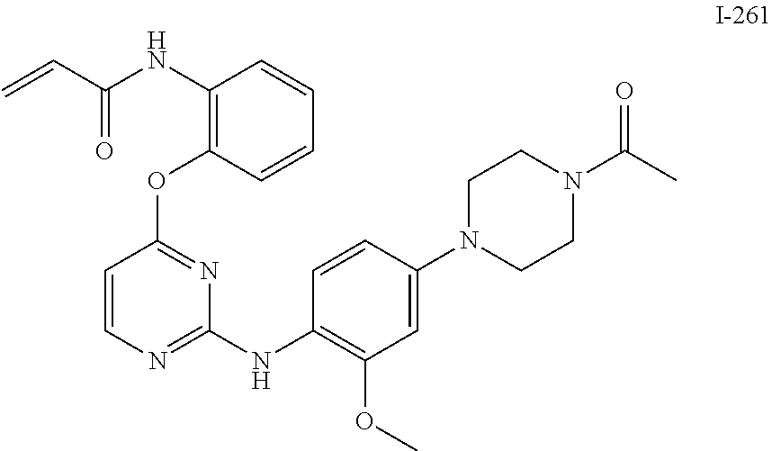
C(C=C)(NC1=C(OC2=NC(NC3=C(OC)C=C(N4CCN(C(C)=O)CC4)C=C3)=NC=C2)C=CC=C1)=O
